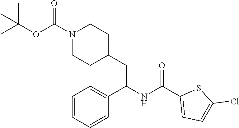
N1(C(OC(C)(C)C)=O)CCC(CC(NC(C2=CC=C(Cl)S2)=O)C2=CC=CC=C2)CC1
